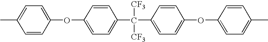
C1(C(C2=CC=C(OC3=CC=C(C)C=C3)C=C2)([CF3])[CF3])=CC=C(OC2=CC=C(C)C=C2)C=C1
